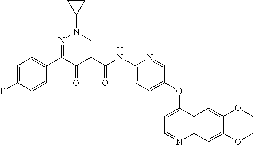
C1=C(F)C=CC(C2=NN(C3CC3)C=C(C(NC3=CC=C(OC4=CC=NC5=C4C=C(OC)C(OC)=C5)C=N3)=O)C2=O)=C1
